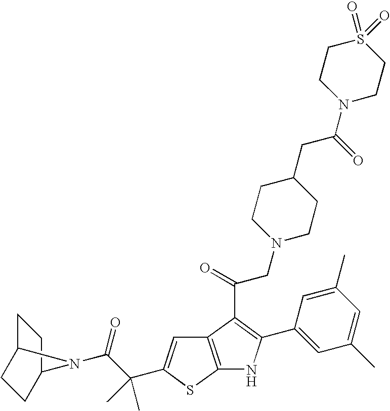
C1C2CCC(C1)N2C(C(C)(C)C1=CC2=C(S1)NC(C1=CC(C)=CC(C)=C1)=C2C(CN1CCC(CC(N2CCS(=O)(=O)CC2)=O)CC1)=O)=O
